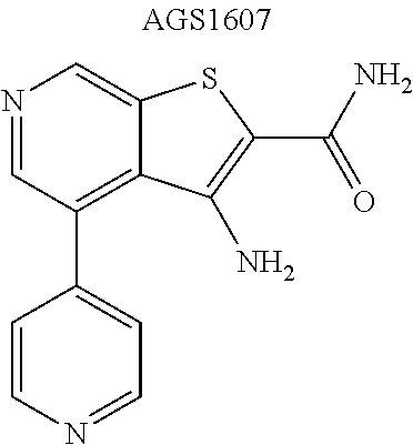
N1=CC(C2=CC=NC=C2)=C2C(=C1)SC(C(N)=O)=C2N
